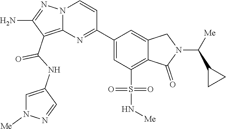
C1(C2=NC3=C(C(NC4=CN([Me])N=C4)=O)C(N)=NN3C=C2)=CC(S(N[Me])(=O)=O)=C2C(=C1)CN(C([Me])C1CC1)C2=O
